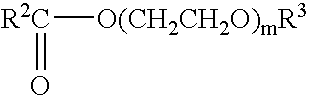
[R2C]([O(CH2CH2O)mR3])=O
